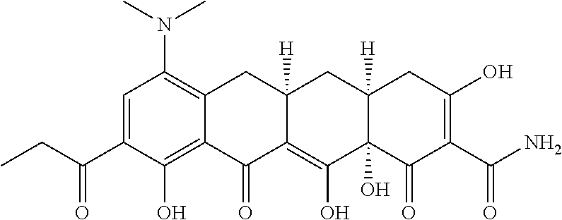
C(C(C1=CC(N(C)C)=C2C(=C1O)C(=O)C1=C(O)C3(O)C([H])(CC1([H])C2)CC(O)=C(C(N)=O)C3=O)=O)C
